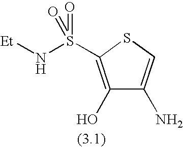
C1(O)=C(S(N[Et])(=O)=O)SC=C1N
